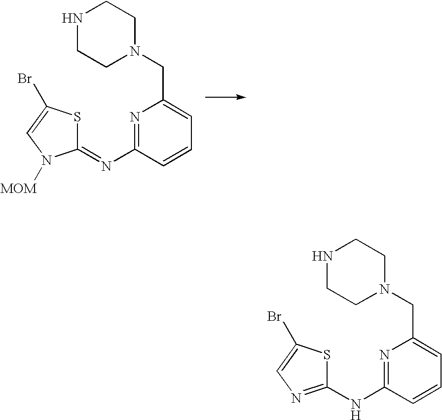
N1=C(N=C2SC(Br)=CN2[MOM])C=CC=C1CN1CCNCC1.N1=C(NC2=NC=C(Br)S2)C=CC=C1CN1CCNCC1
